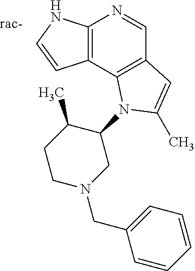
C12=C(NC=C1)N=CC1=C2N(C2C(C)CCN(CC3=CC=CC=C3)C2)C(C)=C1
